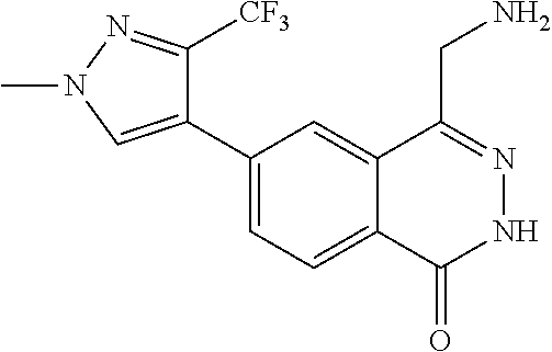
C1(C2=CN(C)N=C2[CF3])=CC=C2C(=C1)C(CN)=NNC2=O
